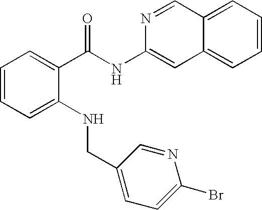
C1=CC=C(NCC2=CC=C(Br)N=C2)C(C(NC2=CC3=CC=CC=C3C=N2)=O)=C1
